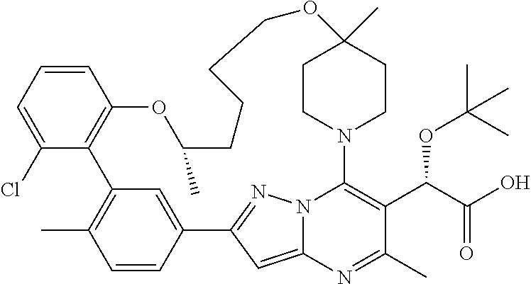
C12=C(C(Cl)=CC=C1)C1=C(C)C=CC(=C1)C1=NN3C(=C1)N=C(C)C(C(OC(C)(C)C)C(=O)O)=C3N1CCC(C)(CC1)OCCCCC(C)O2
